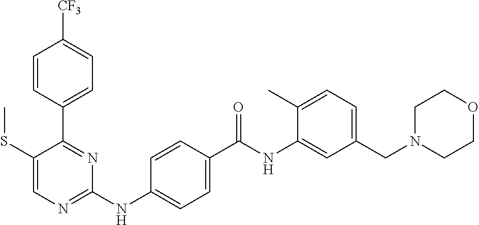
C1=CC(C2=NC(NC3=CC=C(C(NC4=CC(CN5CCOCC5)=CC=C4C)=O)C=C3)=NC=C2SC)=CC=C1[CF3]
